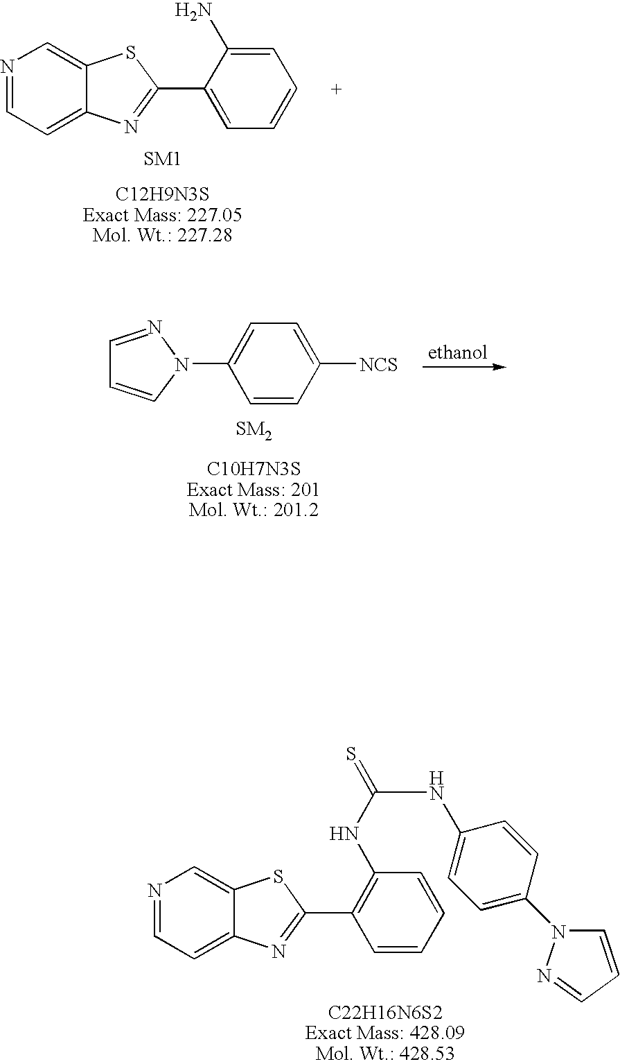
N1=CC=C2C(=C1)SC(C1=CC=CC=C1N)=N2.C1=NN(C2=CC=C([NCS])C=C2)C=C1.N1=CC=C2C(=C1)SC(C1=C(NC(=S)NC3=CC=C(N4C=CC=N4)C=C3)C=CC=C1)=N2
